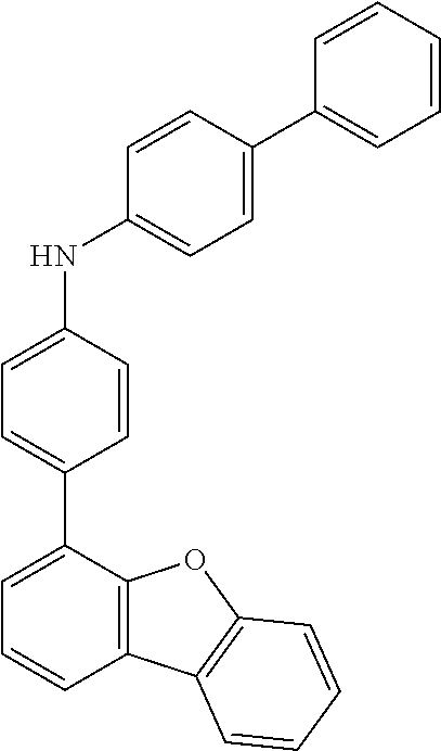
C1=C(C2=CC=C(NC3=CC=C(C4=CC=CC=C4)C=C3)C=C2)C2=C(C=C1)C1=C(O2)C=CC=C1
